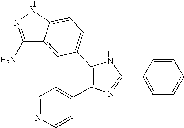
C1(C2=CC=C3C(=C2)C(N)=NN3)=C(C2=CC=NC=C2)N=C(C2=CC=CC=C2)N1
